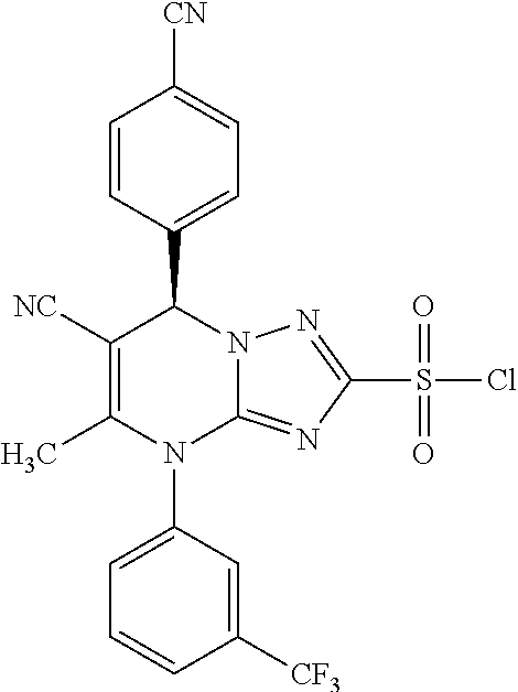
C1=CC(C2C([NC])=C(C)N(C3=CC=CC([CF3])=C3)C3=NC(S(Cl)(=O)=O)=NN23)=CC=C1[CN]
